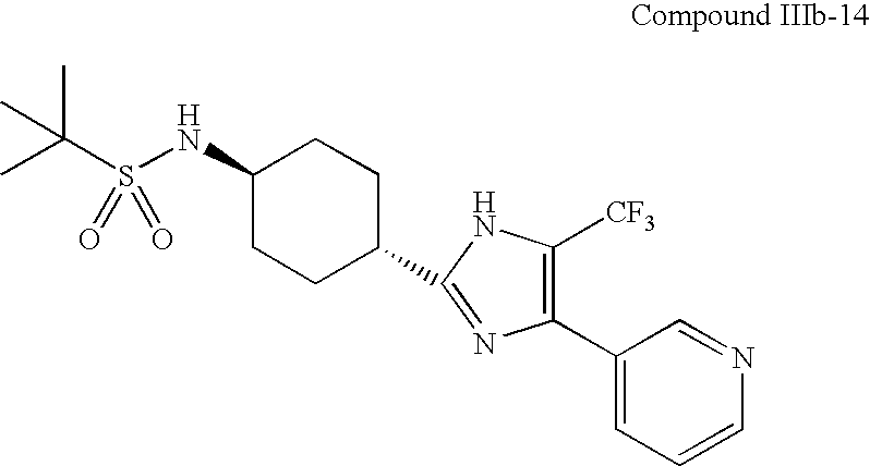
C1(NS(C(C)(C)C)(=O)=O)CCC(C2=NC(C3=CC=CN=C3)=C([CF3])N2)CC1
